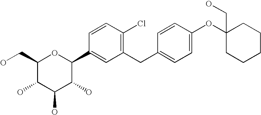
C1(CO)C(O)C(O)C(O)C(C2=CC(CC3=CC=C(OC4(CO)CCCCC4)C=C3)=C(Cl)C=C2)O1
